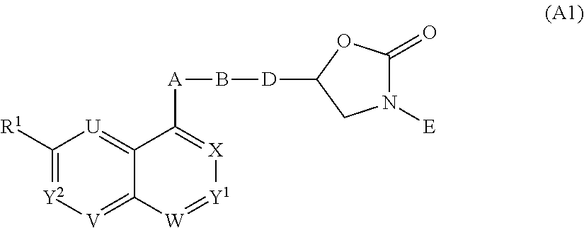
C1([R1])=[Y2][V]=C2C(=[U]1)C([A]B[D]C1OC(=O)N([E])C1)=[X][Y1]=[W]2
